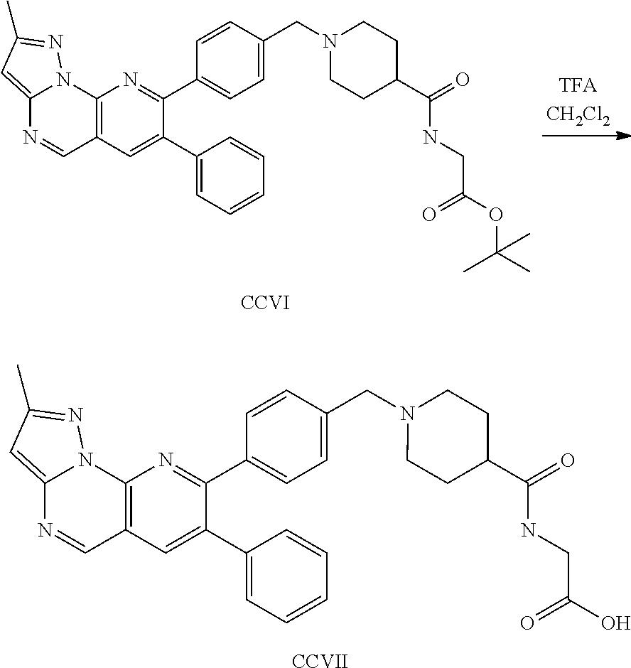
C1(C2=NC3=C(C=C2C2=CC=CC=C2)C=NC2=CC(C)=NN32)=CC=C(CN2CCC(C(=O)NCC(OC(C)(C)C)=O)CC2)C=C1.[CCVI].[CCVII].C1(C2=NC3=C(C=C2C2=CC=CC=C2)C=NC2=CC(C)=NN32)=CC=C(CN2CCC(C(=O)NCC(O)=O)CC2)C=C1
